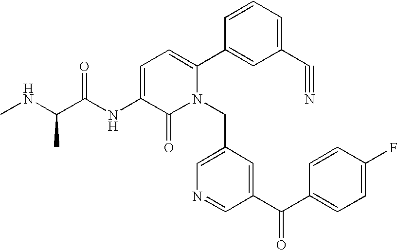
C1=C(NC(C(NC)C)=O)C(=O)N(CC2=CN=CC(C(C3=CC=C(F)C=C3)=O)=C2)C(C2=CC(C#N)=CC=C2)=C1
